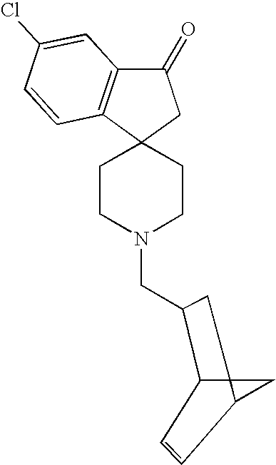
C12(CC(=O)C3=C1C=CC(Cl)=C3)CCN(CC1C3C4(C(C=C3)C4)C1)CC2
